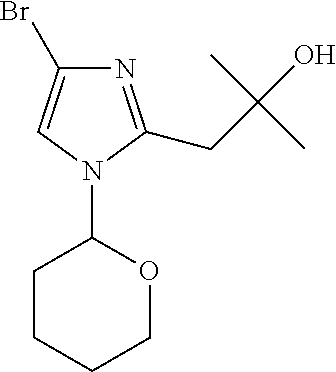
N1=C(CC(O)(C)C)N(C2CCCCO2)C=C1Br
